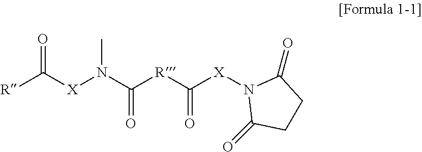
[R]C([X]N(C([R]C([X]N1C(=O)CCC1=O)=O)=O)C)=O
